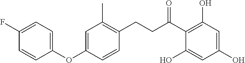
C(C(C1=C(O)C=C(O)C=C1O)=O)CC1=C(C)C=C(OC2=CC=C(F)C=C2)C=C1
